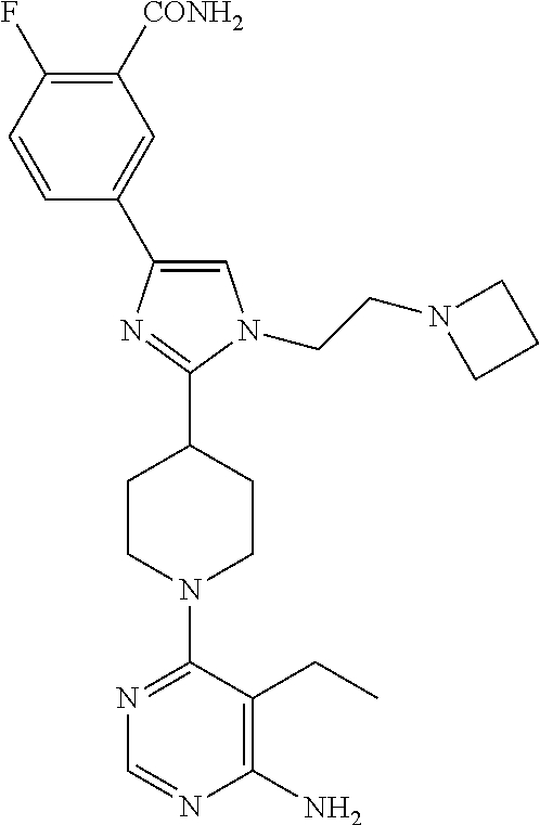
C1([CONH2])=C(F)C=CC(C2=CN(CCN3CCC3)C(C3CCN(C4=NC=NC(N)=C4CC)CC3)=N2)=C1
